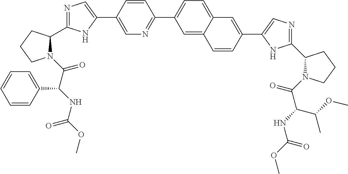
C1=C(C2=CN=C(C3N(C(C(NC(OC)=O)C4=CC=CC=C4)=O)CCC3)N2)C=CC(C2=CC=C3C(=C2)C=CC(C2=CN=C(C4N(C(C(NC(OC)=O)C(OC)C)=O)CCC4)N2)=C3)=N1
